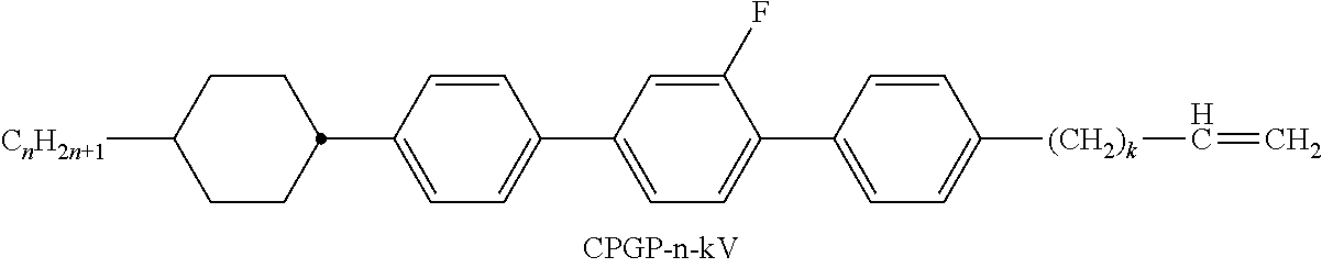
C1(C2CCC([CnH2n+1])CC2)=CC=C(C2=CC=C(C3=CC=C([(CH2)k]C=C)C=C3)C(F)=C2)C=C1
